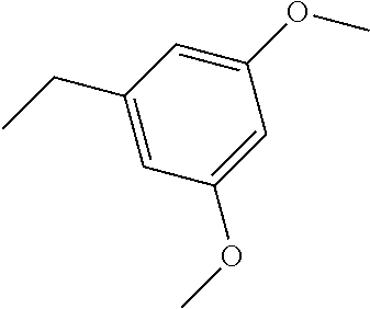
C1(CC)=CC(OC)=CC(OC)=C1
